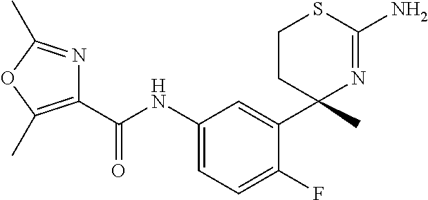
C(NC1=CC=C(F)C(C2(C)N=C(N)SCC2)=C1)(=O)C1=C(C)OC(C)=N1
